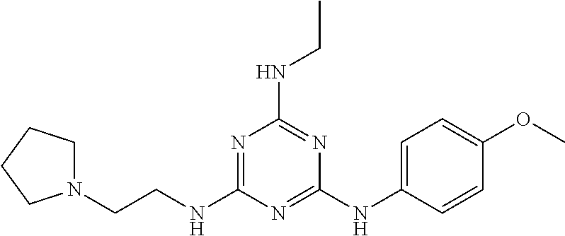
N1(CCNC2=NC(NCC)=NC(NC3=CC=C(OC)C=C3)=N2)CCCC1
